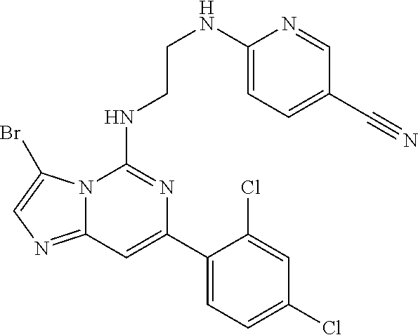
N12C(=NC=C1Br)C=C(C1=CC=C(Cl)C=C1Cl)N=C2NCCNC1=CC=C(C#N)C=N1
